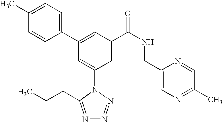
C1(C2=CC(C(NCC3=CN=C(C)C=N3)=O)=CC(N3C(CCC)=NN=N3)=C2)=CC=C(C)C=C1
